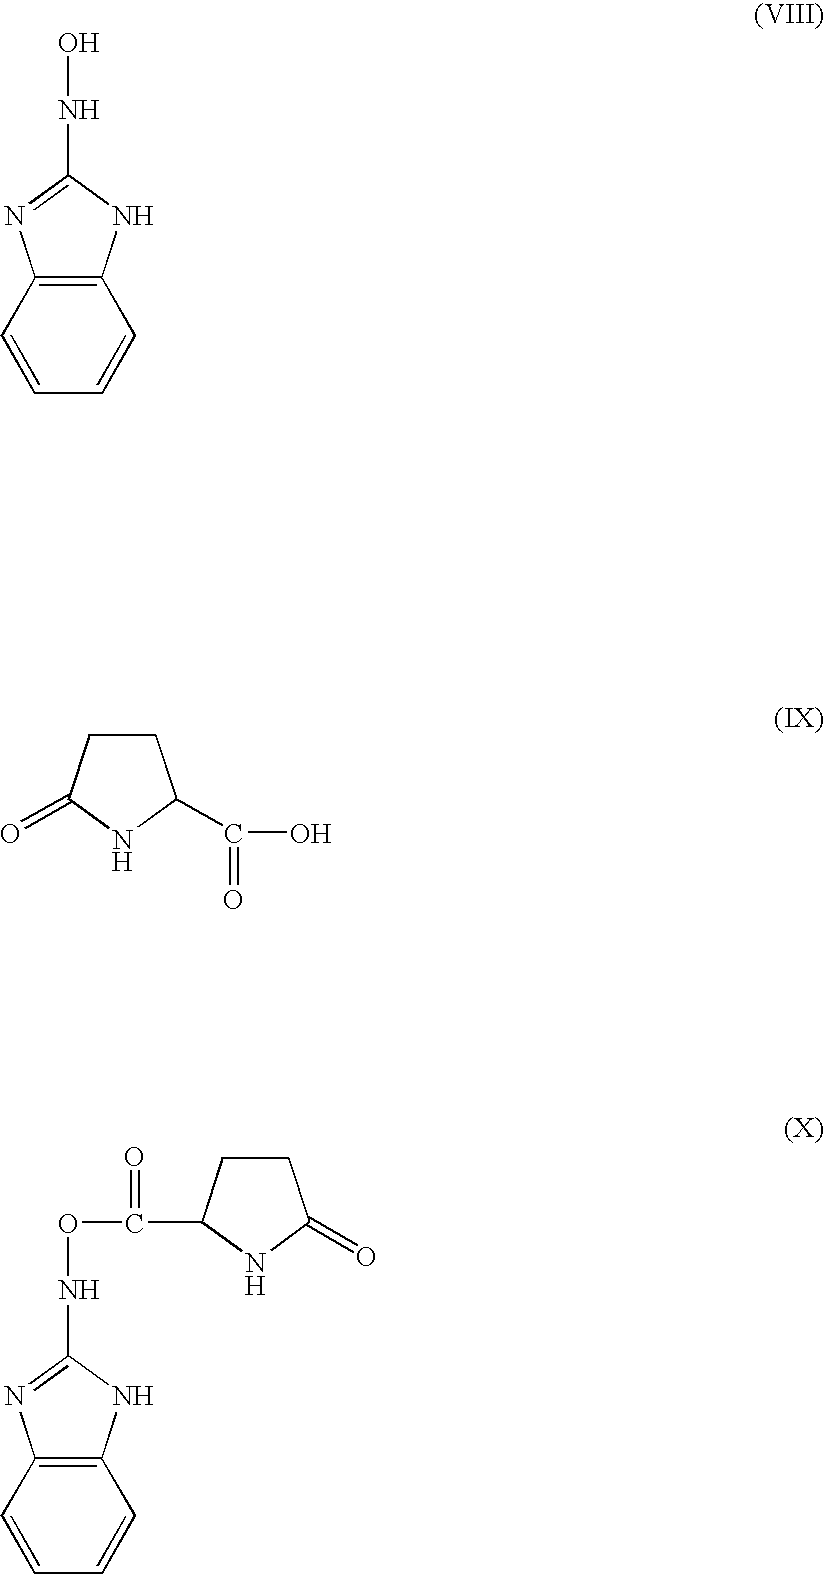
C1=CC=CC2=C1N=C(NO)N2.C1CC(=O)NC1C(O)=O.C1=CC=CC2=C1N=C(NOC(=O)C1CCC(=O)N1)N2
